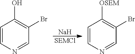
[Na].[SEMCl].C1=CN=CC(Br)=C1O.C1=CN=CC(Br)=C1[OSEM]
